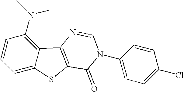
C1=CC(N(C)C)=C2C(=C1)SC1=C2N=CN(C2=CC=C(Cl)C=C2)C1=O
